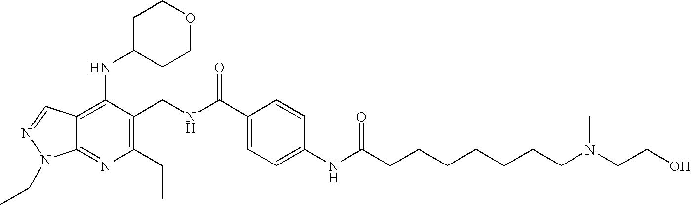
C12=C(NC3CCOCC3)C(CNC(C3=CC=C(NC(CCCCCCCN(CCO)C)=O)C=C3)=O)=C(CC)N=C1N(CC)N=C2
